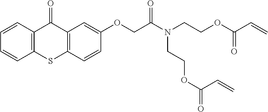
C1=CC2=C(C=C1)SC1=C(C2=O)C=C(OCC(N(CCOC(C=C)=O)CCOC(C=C)=O)=O)C=C1
